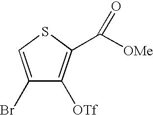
C1(Br)=CSC(C([OMe])=O)=C1[OTf]
